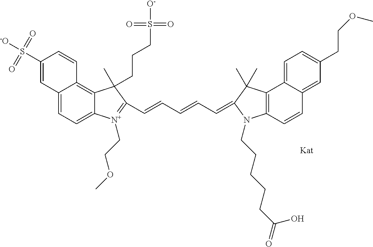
C(=CC=CC=C1C(C)(C)C2=C(C=CC3=CC(CCOC)=CC=C32)N1CCCCCC(=O)O)C1=[N+](CCOC)C2=CC=C3C(=C2C1(C)CCCS(=O)(=O)[O-])C=CC(S([-O])(=O)=O)=C3
